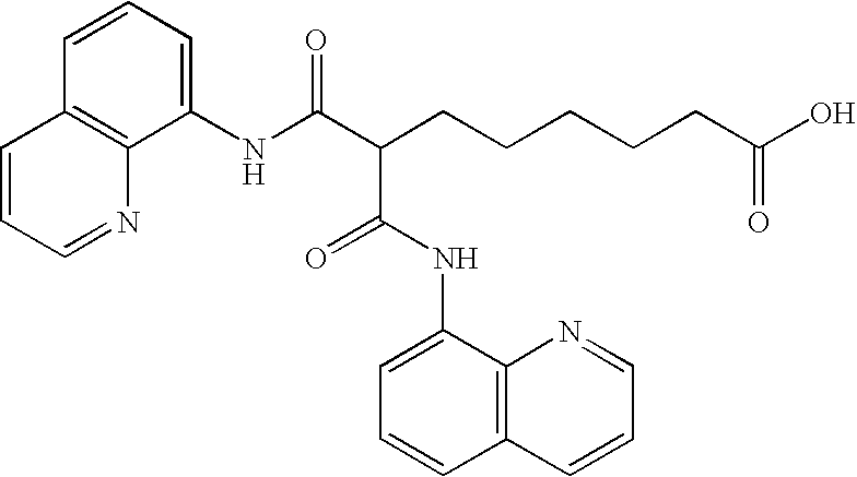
N(C(C(CCCCCC(O)=O)C(NC1=CC=CC2=C1N=CC=C2)=O)=O)C1=CC=CC2=C1N=CC=C2
